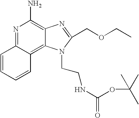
N1=C2C(=C3C(=C1N)N=C(COCC)N3CCNC(OC(C)(C)C)=O)C=CC=C2
